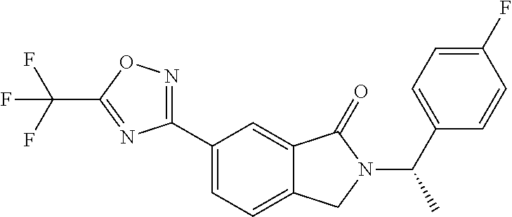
CC(N1C(=O)C2=CC(C3=NOC(C(F)(F)F)=N3)=CC=C2C1)C1=CC=C(F)C=C1
